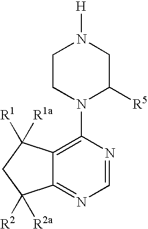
[H]N1CCN(C2=C3C(=NC=N2)C([R2])([R2a])CC3([R1])[R1a])C([R5])C1
